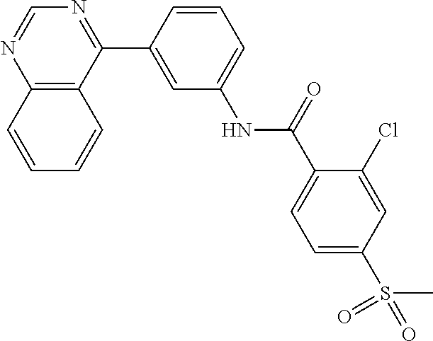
C12=C(C(C3=CC(NC(C4=CC=C(S(C)(=O)=O)C=C4Cl)=O)=CC=C3)=NC=N1)C=CC=C2
